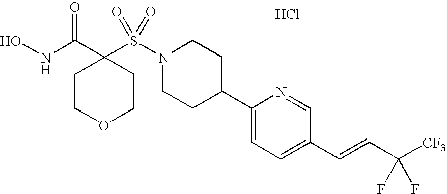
Cl.ONC(C1(S(N2CCC(C3=CC=C(C=CC([CF3])(F)F)C=N3)CC2)(=O)=O)CCOCC1)=O
